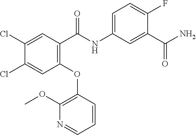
C(=O)(NC1=CC=C(F)C(C(N)=O)=C1)C1=C(OC2=C(OC)N=CC=C2)C=C(Cl)C(Cl)=C1
